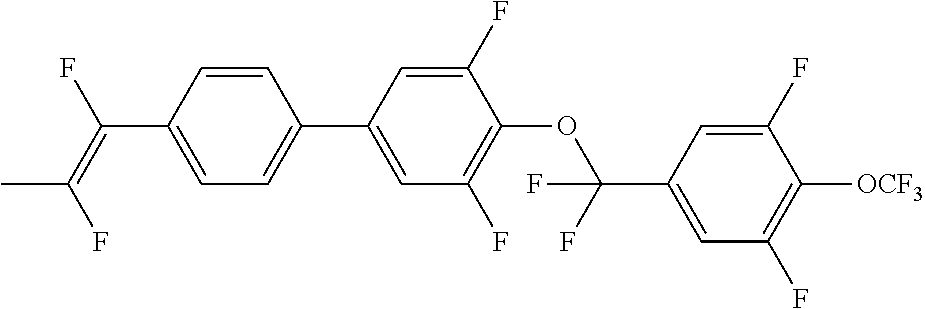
C(C1=CC=C(C2=CC(F)=C(OC(C3=CC(F)=C([OCF3])C(F)=C3)(F)F)C(F)=C2)C=C1)(=C(F)C)F
